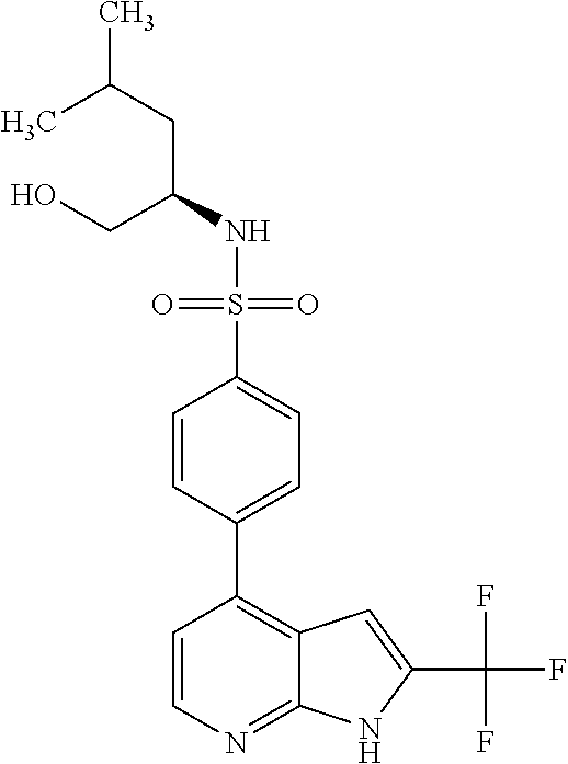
C(NS(=O)(=O)C1=CC=C(C2=C3C(=NC=C2)NC(C(F)(F)F)=C3)C=C1)(CC(C)C)CO
